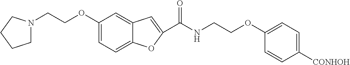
C1=C(OCCN2CCCC2)C=C2C(=C1)OC(C(NCCOC1=CC=C([CONHOH])C=C1)=O)=C2
